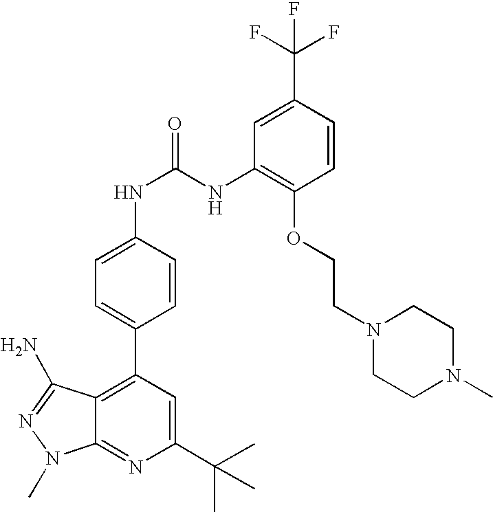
C1(C(C)(C)C)=CC(C2=CC=C(NC(=O)NC3=C(OCCN4CCN(C)CC4)C=CC(C(F)(F)F)=C3)C=C2)=C2C(=N1)N(C)N=C2N
